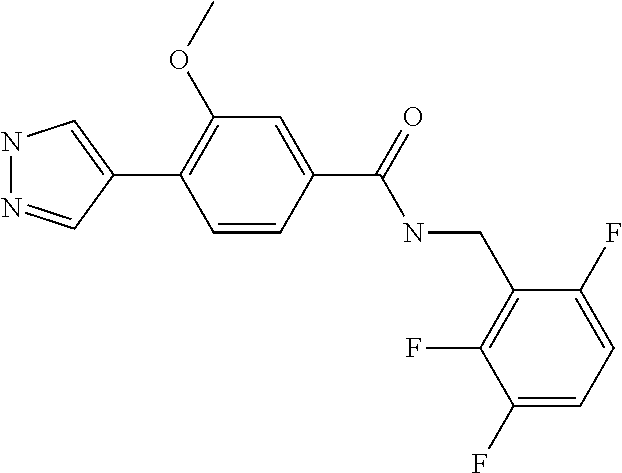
N1N=CC(C2=C(OC)C=C(C(NCC3=C(F)C(F)=CC=C3F)=O)C=C2)=C1
